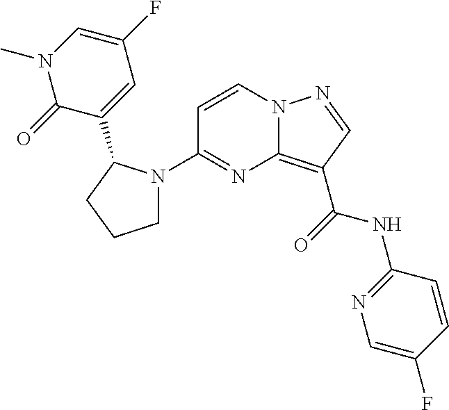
C1(N2CCCC2C2=CC(F)=CN(C)C2=O)=NC2=C(C(=O)NC3=NC=C(F)C=C3)C=NN2C=C1
